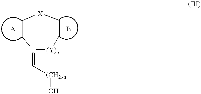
C1C[X]CC[T](=C[(CH2)n]O)[(Y)p]1
